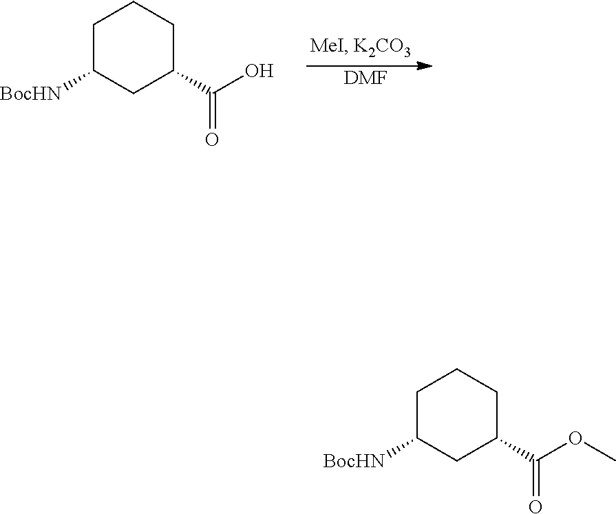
[DMF].C1C([BocHN])CC(C(O)=O)CC1.C1C([BocHN])CC(C(OC)=O)CC1
